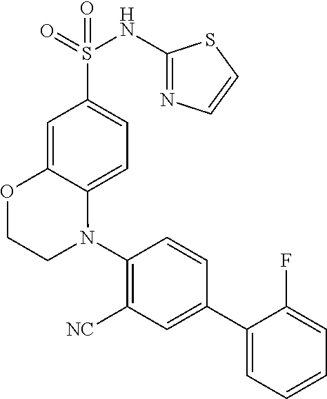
C1(N2C3=CC=C(S(=O)(NC4=NC=CS4)=O)C=C3OCC2)=C([NC])C=C(C2=CC=CC=C2F)C=C1
